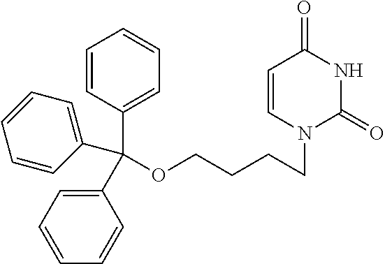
C1=CC(C(C2=CC=CC=C2)(C2=CC=CC=C2)OCCCCN2C(=O)NC(=O)C=C2)=CC=C1
